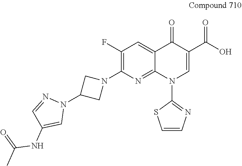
C1(F)=C(N2CC(N3N=CC(NC(=O)C)=C3)C2)N=C2C(=C1)C(=O)C(C(O)=O)=CN2C1=NC=CS1
